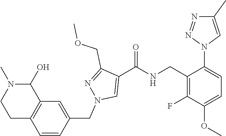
N1=NN(C2=CC=C(OC)C(F)=C2CNC(C2=CN(CC3=CC4=C(C=C3)CCN(C)C4O)N=C2COC)=O)C=C1C
